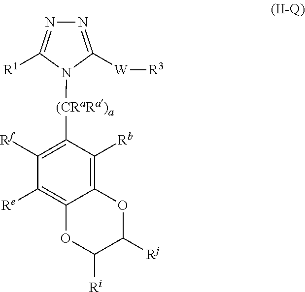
N1=C([W][R3])N([(CRaRa)a]C2=C([Rf])C([Re])=C3C(=C2[Rb])OC([Rj])C([Ri])O3)C([R1])=N1
